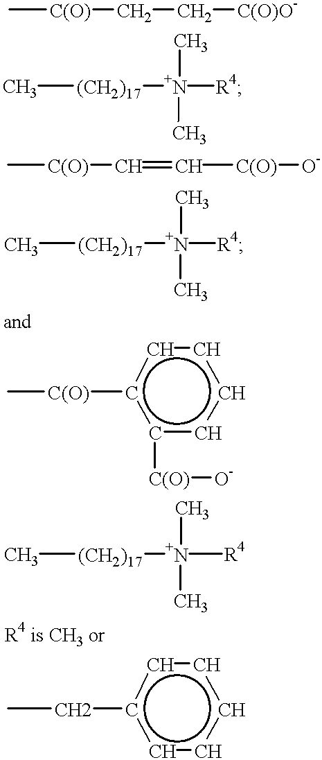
C[C(O)]CC[C(O)O-].C[(CH2)17][N+](C)(C)[R4].c1([C(O)][O-])ccccc1[C(O)]C.C[C(O)]C=C[C(O)][O-].C[(CH2)17][N+](C)(C)[R4].C[(CH2)17][N+](C)(C)[R4].c1ccccc1CC
